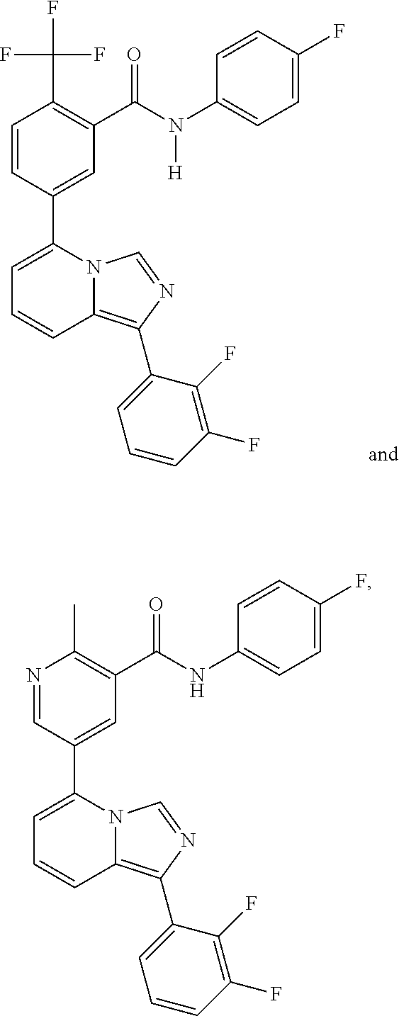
C1=C(F)C=CC(N(C(C2=C(C(F)(F)F)C=CC(C3=CC=CC4=C(C5=CC=CC(F)=C5F)N=CN34)=C2)=O)[H])=C1.C1=C(F)C=CC(NC(C2=C(C)N=CC(C3=CC=CC4=C(C5=CC=CC(F)=C5F)N=CN34)=C2)=O)=C1
